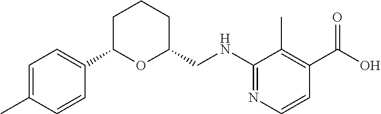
C1(NCC2CCCC(C3=CC=C(C)C=C3)O2)=NC=CC(C(=O)O)=C1C
